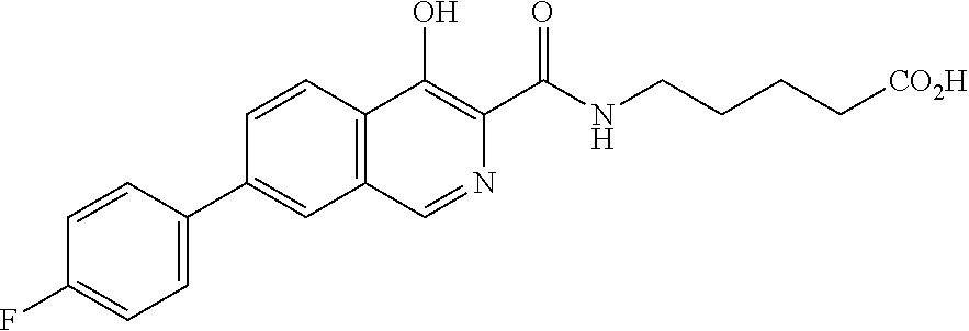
C1(C2=CC3=C(C=C2)C(O)=C(C(NCCCC[CO2H])=O)N=C3)=CC=C(F)C=C1
